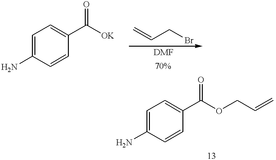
C1(N)=CC=C(C([OK])=O)C=C1.C=CCBr.C1(N)=CC=C(C(OCC=C)=O)C=C1
